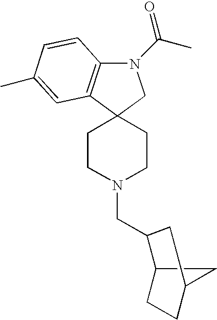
C1CN(CC2C3CCC(C3)C2)CCC12CN(C(C)=O)C1=C2C=C(C)C=C1
